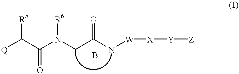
[Q]C(C(N(CC(N[W][X][Y][Z])=O)[R6])=O)[R5]
